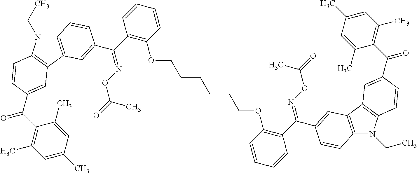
C12=C(C3=C(N1CC)C=CC(C(C1=C(C)C=C(C)C=C1C)=O)=C3)C=C(C(C1=C(OCCCCCCOC3=C(C(C4=CC5=C(N(CC)C6=C5C=C(C(C5=C(C)C=C(C)C=C5C)=O)C=C6)C=C4)=NOC(=O)C)C=CC=C3)C=CC=C1)=NOC(=O)C)C=C2
